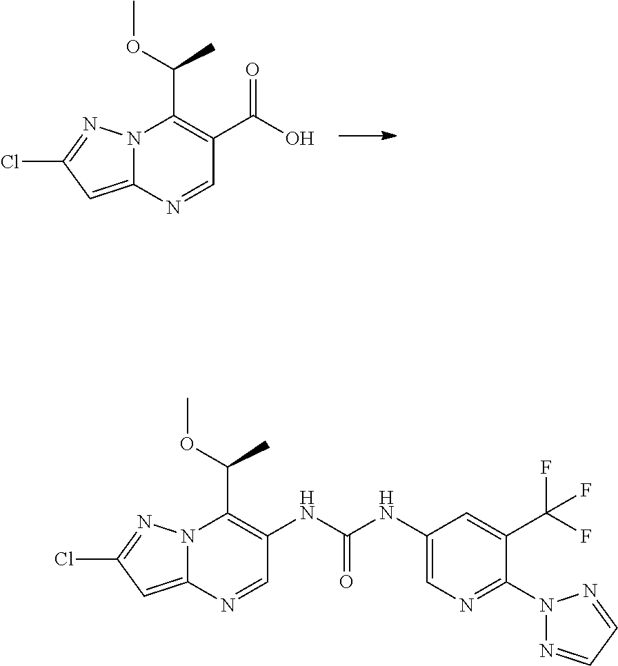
N12C(=CC(Cl)=N1)N=CC(C(O)=O)=C2C(OC)C.N12C(=CC(Cl)=N1)N=CC(NC(NC1=CN=C(N3N=CC=N3)C(C(F)(F)F)=C1)=O)=C2C(OC)C
